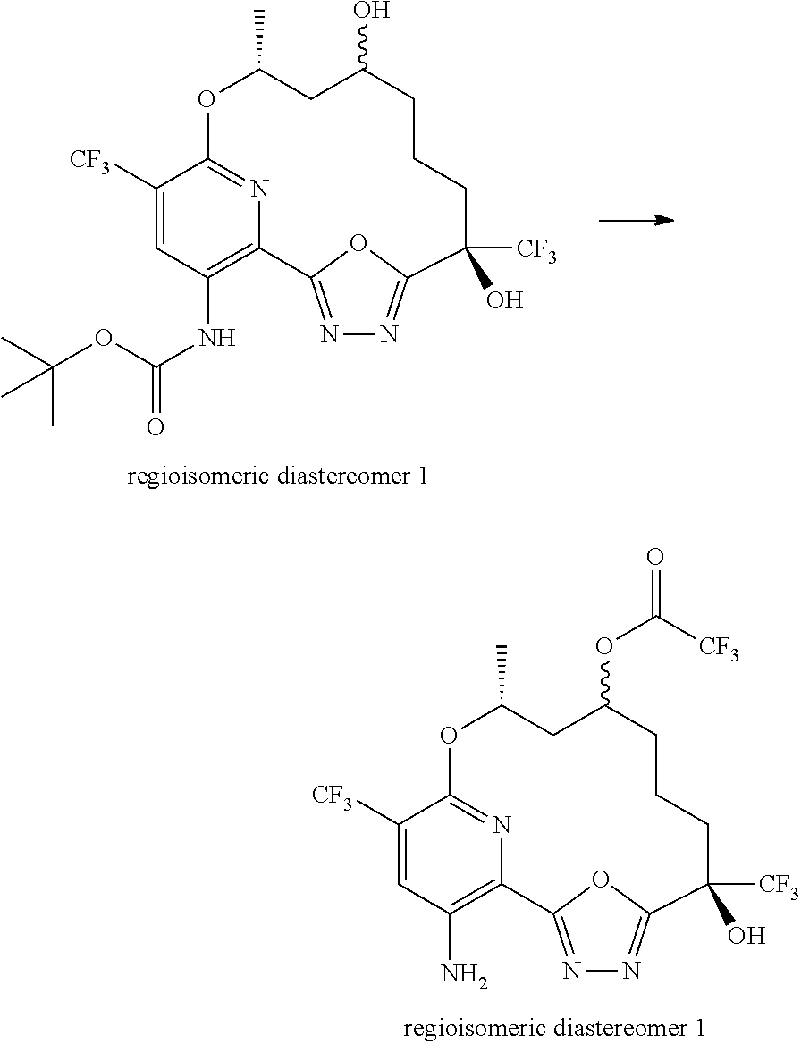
N1=C2OC(=N1)C([CF3])(O)CCCC(OC([CF3])=O)CC(C)OC1=NC2=C(N)C=C1[CF3].N1=C2OC(=N1)C([CF3])(O)CCCC(O)CC(C)OC1=NC2=C(NC(=O)OC(C)(C)C)C=C1[CF3]
